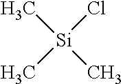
C[Si](C)(C)Cl
